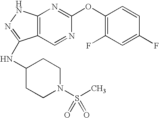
C12=C(NN=C1NC1CCN(S(C)(=O)=O)CC1)N=C(OC1=C(F)C=C(F)C=C1)N=C2
